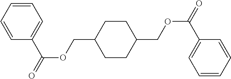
C1CC(COC(C2=CC=CC=C2)=O)CCC1COC(C1=CC=CC=C1)=O
